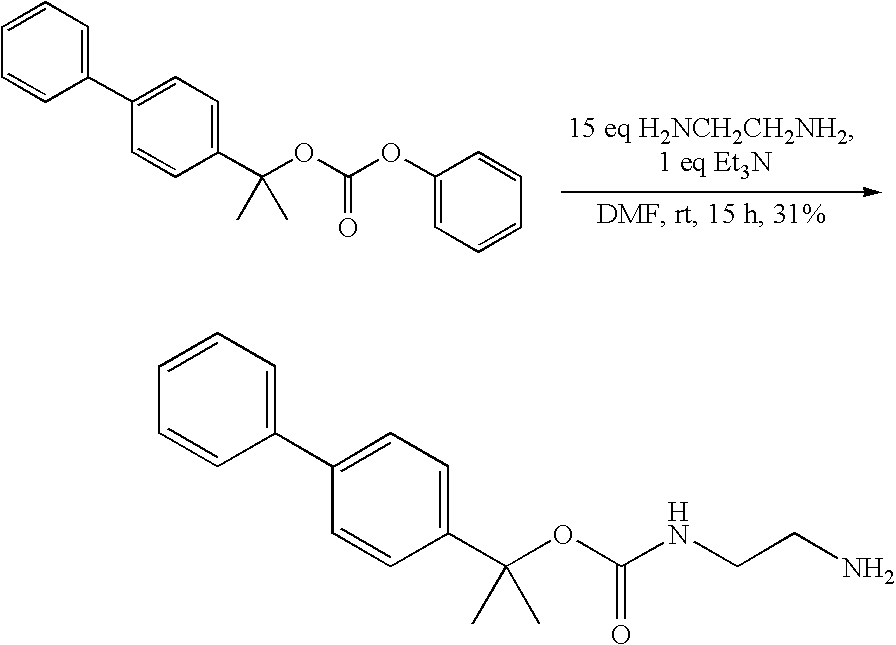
C1=CC=C(C2=CC=C(C(OC(OC3=CC=CC=C3)=O)(C)C)C=C2)C=C1.C1=CC=C(C2=CC=C(C(OC(NCCN)=O)(C)C)C=C2)C=C1
